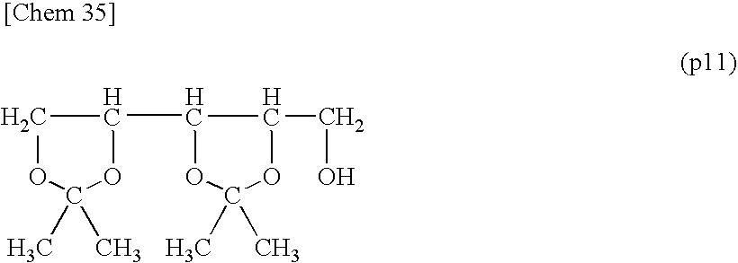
C1(C2C(CO)OC(C)(C)O2)COC(C)(C)O1
